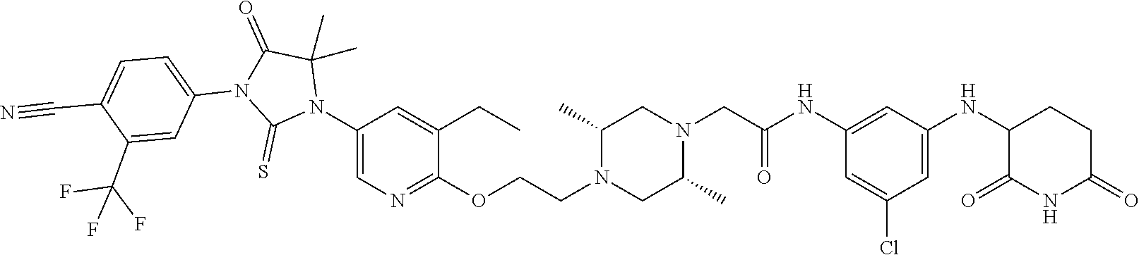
C1=C(Cl)C=C(NC2C(=O)NC(=O)CC2)C=C1NC(CN1CC(C)N(CCOC2=NC=C(N3C(C)(C)C(=O)N(C4=CC=C(C#N)C(C(F)(F)F)=C4)C3=S)C=C2CC)CC1C)=O
